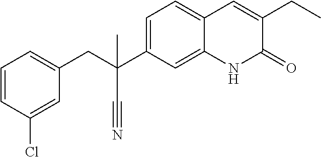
C(C1=CC=CC(Cl)=C1)C(C#N)(C1=CC=C2C(=C1)NC(=O)C(CC)=C2)C
